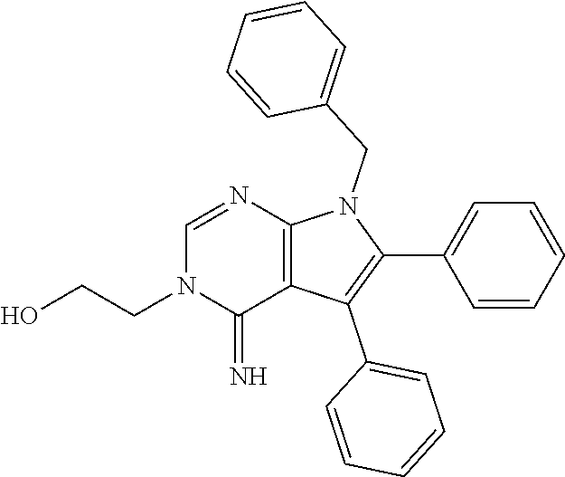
C1(C2=CC=CC=C2)=C(C2=CC=CC=C2)C2=C(N1CC1=CC=CC=C1)N=CN(CCO)C2=N
